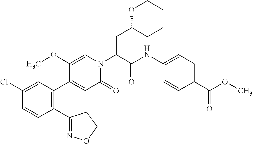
C1(Cl)=CC(C2=CC(=O)N(C(C(NC3=CC=C(C(OC)=O)C=C3)=O)CC3CCCCO3)C=C2OC)=C(C2=NOCC2)C=C1
